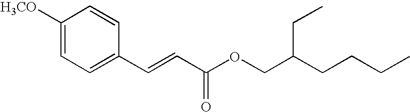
C1([H3CO])=CC=C(C=CC(OCC(CCCC)CC)=O)C=C1
